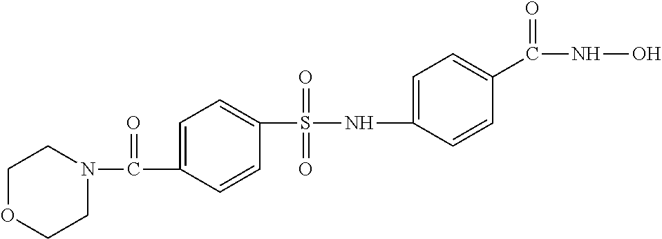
C1(S(=O)(=O)NC2=CC=C(C(NO)=O)C=C2)=CC=C(C(=O)N2CCOCC2)C=C1
